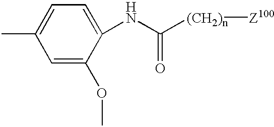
CC1=CC=C(NC([(CH2)n][Z100])=O)C(OC)=C1
